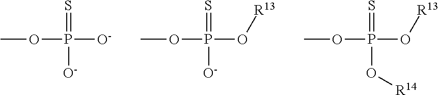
COP([O-])(=S)[O-].COP(O[R13])(=S)[O-].COP(O[R13])(=S)O[R14]
